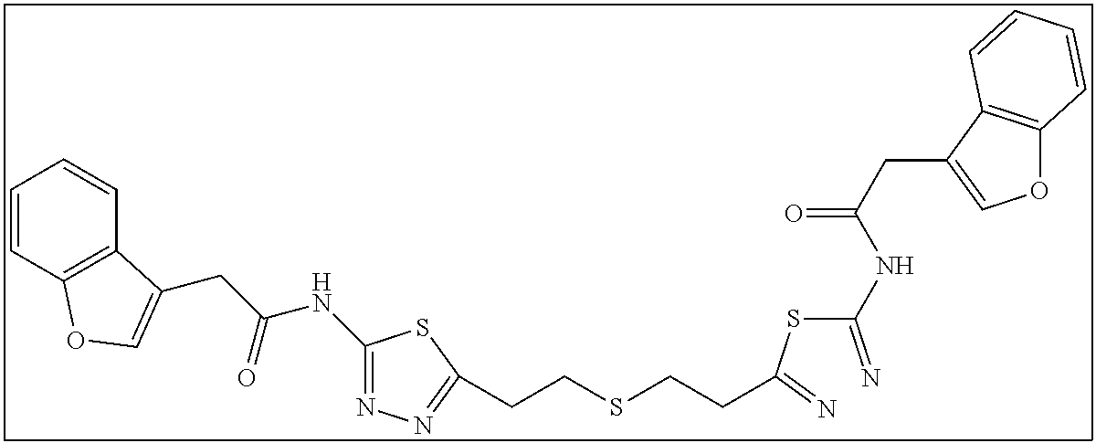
C1(NC(CC2=COC3=C2C=CC=C3)=O)=NN=C(CCSCCC(SC(=N)NC(CC2=COC3=C2C=CC=C3)=O)=N)S1
